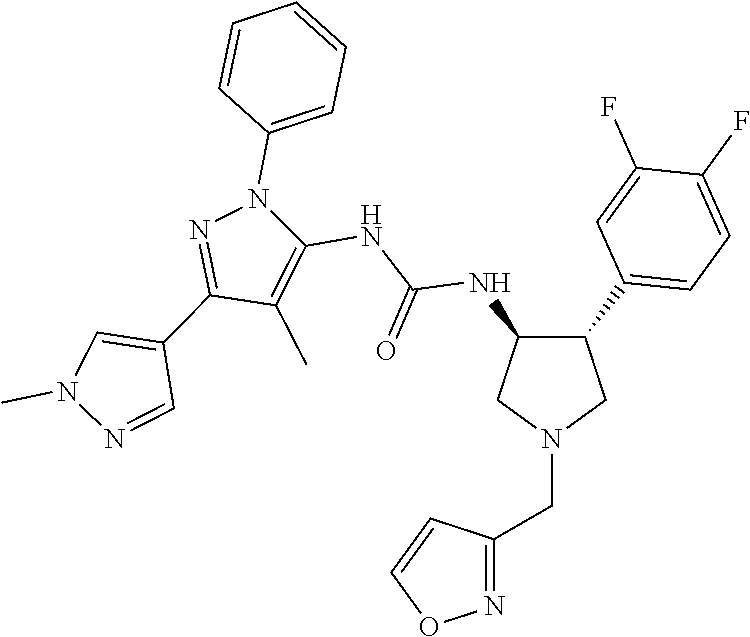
C1(C2=CC=C(F)C(F)=C2)C(NC(NC2=C(C)C(C3=CN(C)N=C3)=NN2C2=CC=CC=C2)=O)CN(CC2=NOC=C2)C1
